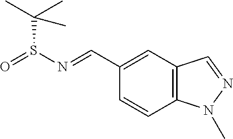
O=S(N=CC1=CC2=C(C=C1)N(C)N=C2)C(C)(C)C
